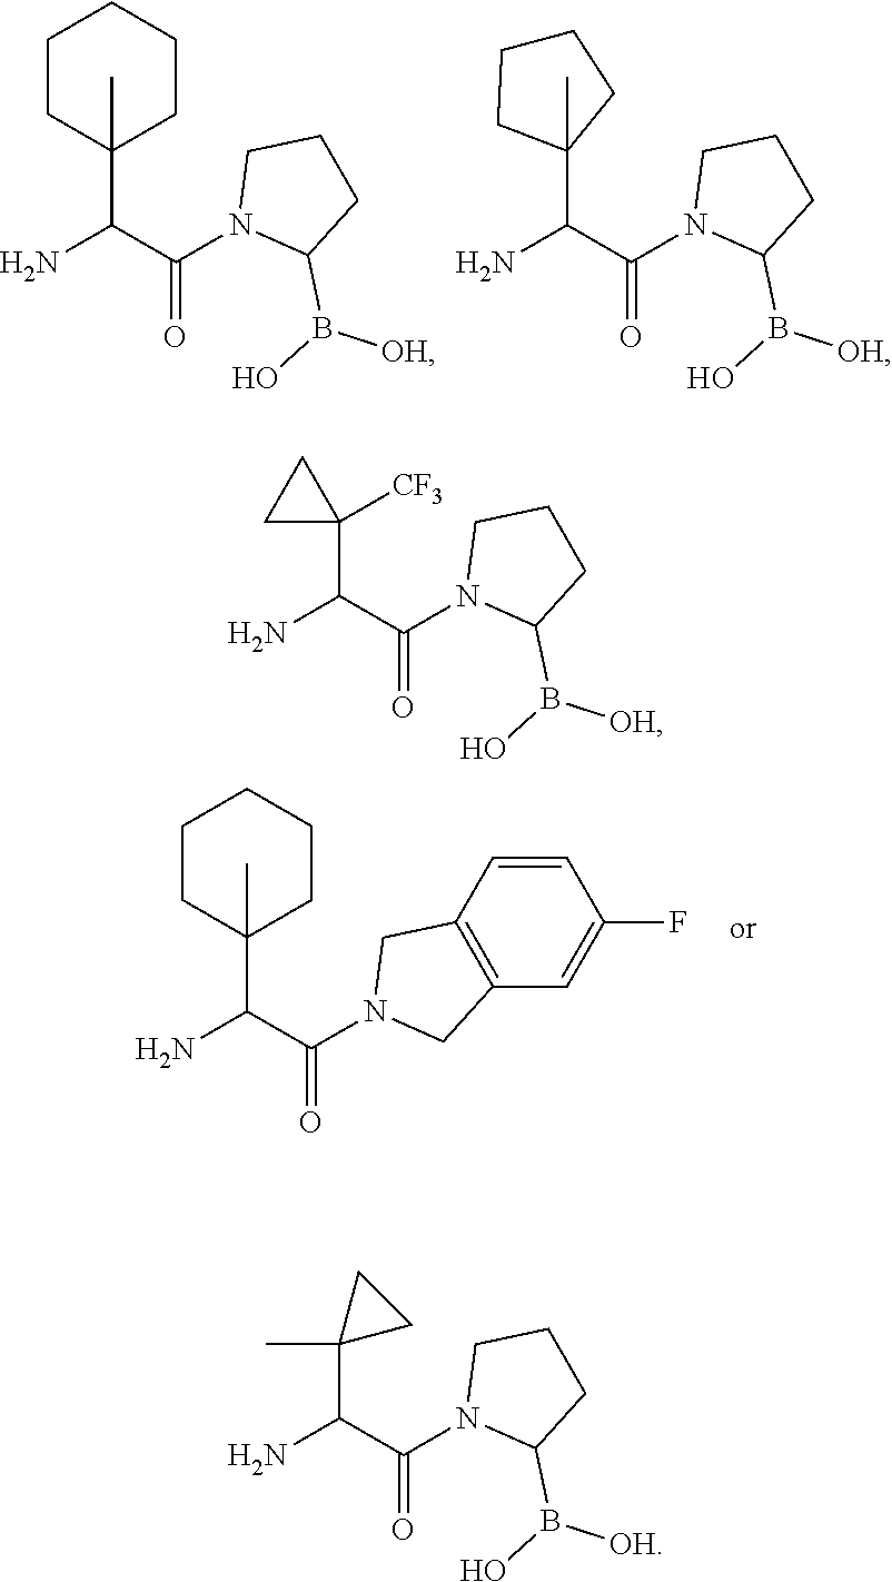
C1(C(C(N2CC3=C(C2)C=CC(F)=C3)=O)N)(C)CCCCC1.C1CC(C(C(N2C(B(O)[OH])CCC2)=O)N)(C)CCC1.C(C(N1C(B(O)[OH])CCC1)=O)(N)C1(C)CCCC1.C(C(N1C(B(O)[OH])CCC1)=O)(N)C1([CF3])CC1.C(C(N1C(B(O)[OH])CCC1)=O)(N)C1(C)CC1
